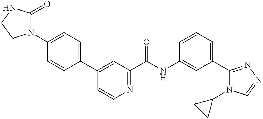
C1(N2C(=O)NCC2)=CC=C(C2=CC(C(NC3=CC(C4=NN=CN4C4CC4)=CC=C3)=O)=NC=C2)C=C1
